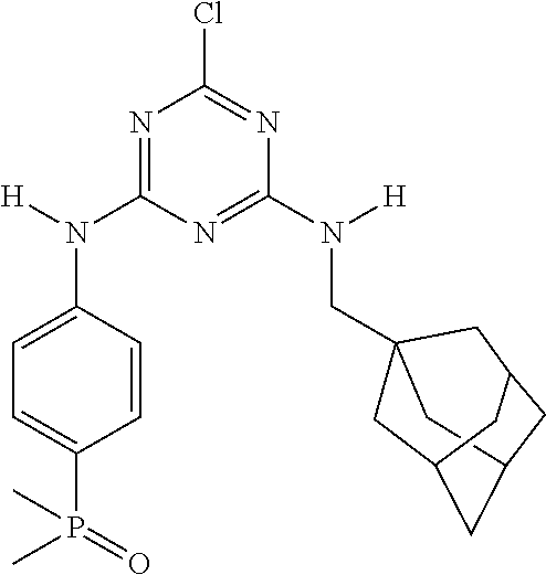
C1=CC(N([H])C2=NC(Cl)=NC(N([H])CC34CC5CC(CC(C3)C5)C4)=N2)=CC=C1P(=O)(C)C
